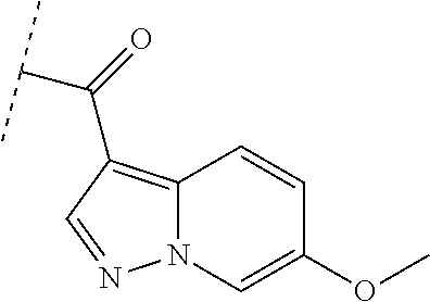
N12C(=C(C(=O)C(C)C)C=N1)C=CC(OC)=C2
